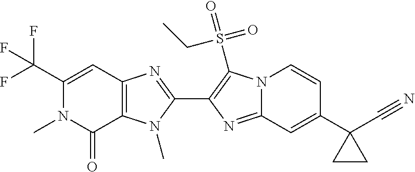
C12=C(N(C)C(C3=C(S(=O)(=O)CC)N4C(=N3)C=C(C3(C#N)CC3)C=C4)=N1)C(=O)N(C)C(C(F)(F)F)=C2
